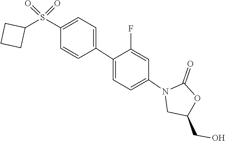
O=C1OC(CO)CN1C1=CC=C(C2=CC=C(S(=O)(=O)C3CCC3)C=C2)C(F)=C1
